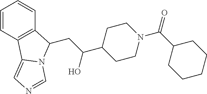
C1=CC2=C(C=C1)C(CC(C1CCN(C(C3CCCCC3)=O)CC1)O)N1C2=CN=C1
